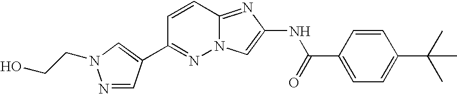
C1=CC2=NC(NC(=O)C3=CC=C(C(C)(C)C)C=C3)=CN2N=C1C1=CN(CCO)N=C1
